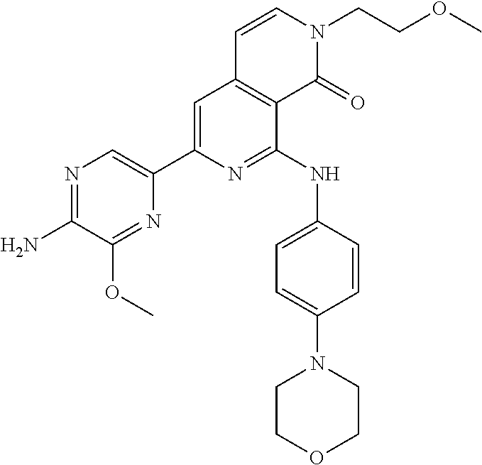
C1(C2=CC3=C(C(NC4=CC=C(N5CCOCC5)C=C4)=N2)C(=O)N(CCOC)C=C3)=CN=C(N)C(OC)=N1
